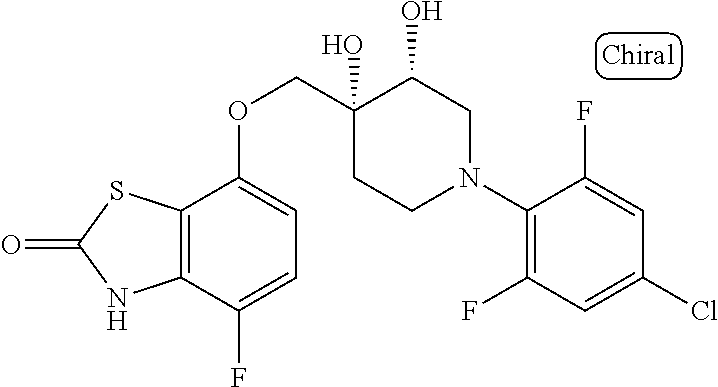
C1(N2CC(O)C(O)(COC3=CC=C(F)C4=C3SC(=O)N4)CC2)=C(F)C=C(Cl)C=C1F
